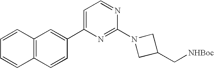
C12=C(C=CC(C3=CC=NC(N4CC(C[NHBoc])C4)=N3)=C1)C=CC=C2
